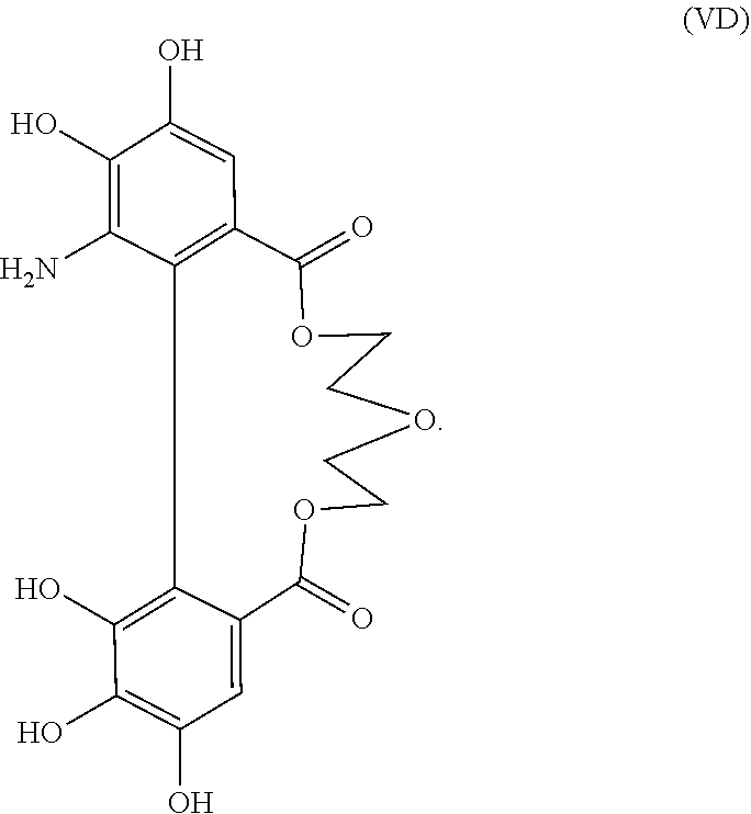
O1CCOC(=O)C2=C(C(N)=C(O)C(O)=C2)C2=C(O)C(O)=C(O)C=C2C(=O)OCC1
